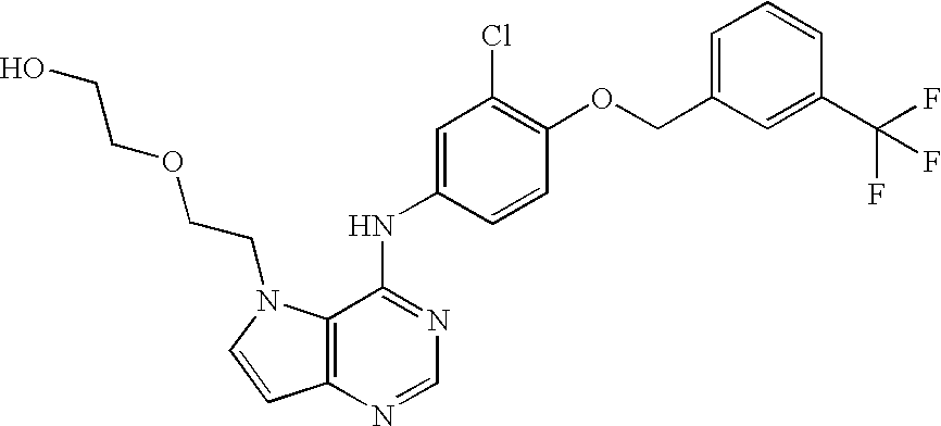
C(C1=CC=CC(C(F)(F)F)=C1)OC1=C(Cl)C=C(NC2=NC=NC3=C2N(CCOCCO)C=C3)C=C1
